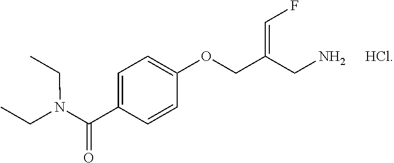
C1=C(C(N(CC)CC)=O)C=CC(OCC(CN)=CF)=C1.[HCl]
